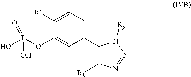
C1(C2=CC=C([Rw])C(OP(O)(O)=O)=C2)=C([Rh])N=NN1[Rg]
